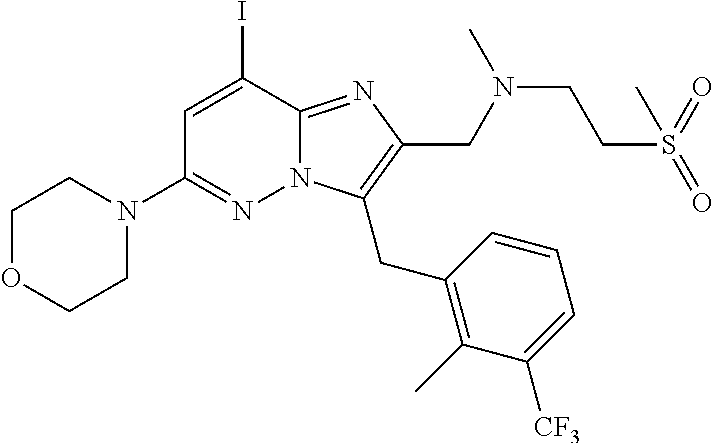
C1(I)=CC(N2CCOCC2)=NN2C1=NC(CN(CCS(=O)(=O)C)C)=C2CC1=C(C)C([CF3])=CC=C1
